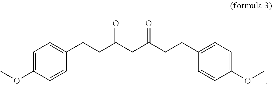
C1=C(OC)C=CC(CCC(CC(CCC2=CC=C(OC)C=C2)=O)=O)=C1
